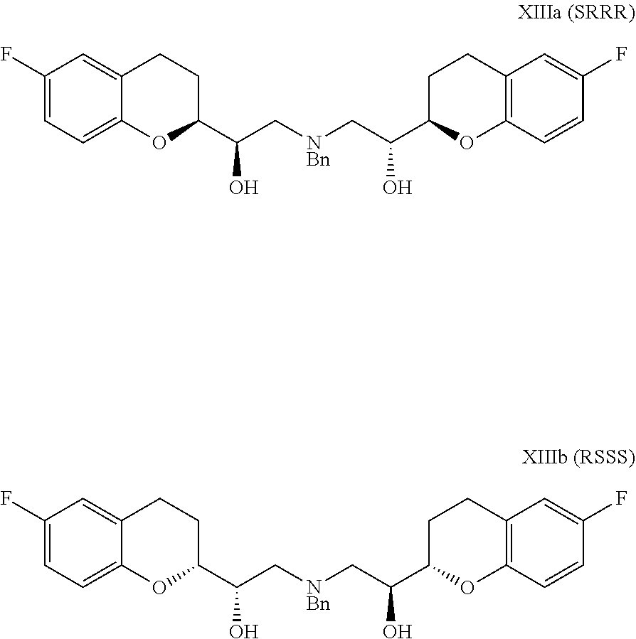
C1=C(F)C=CC2=C1CCC(C(C[NBn]CC(C1OC3=CC=C(F)C=C3CC1)O)O)O2.C1=C(F)C=CC2=C1CCC(C(C[NBn]CC(C1OC3=CC=C(F)C=C3CC1)O)O)O2
